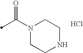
N1(C(C)=O)CCNCC1.Cl
